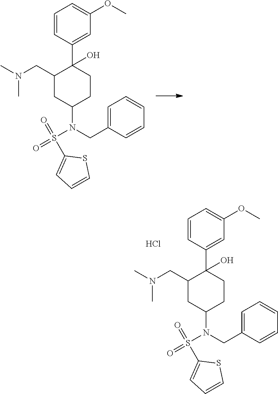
N(S(=O)(=O)C1=CC=CS1)(CC1=CC=CC=C1)C1CC(CN(C)C)C(C2=CC(OC)=CC=C2)(O)CC1.N(S(=O)(=O)C1=CC=CS1)(CC1=CC=CC=C1)C1CC(CN(C)C)C(C2=CC(OC)=CC=C2)(O)CC1.Cl
